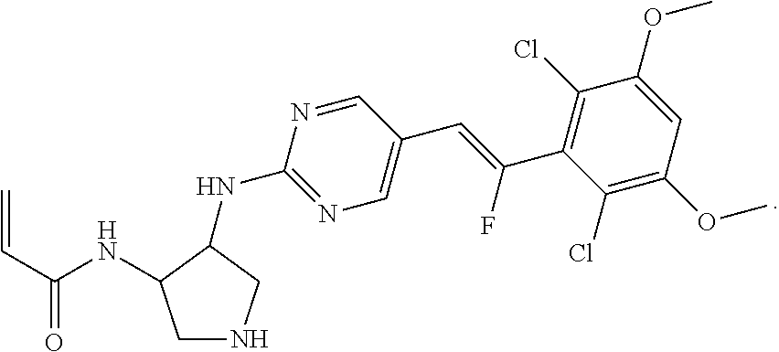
N(C1=NC=C(C=C(F)C2=C(Cl)C(OC)=CC(OC)=C2Cl)C=N1)C1CNCC1NC(C=C)=O
